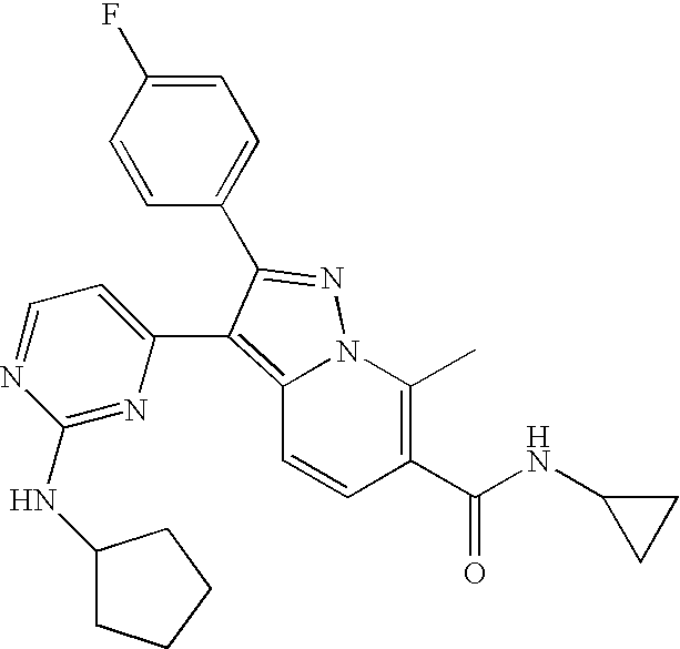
C1=C(F)C=CC(C2=NN3C(=C2C2=CC=NC(NC4CCCC4)=N2)C=CC(C(NC2CC2)=O)=C3C)=C1
